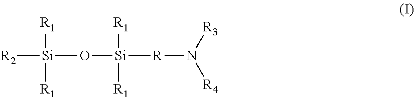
[R2][Si]([R1])([R1])O[Si]([R1])([R1])[R]N([R3])[R4]
